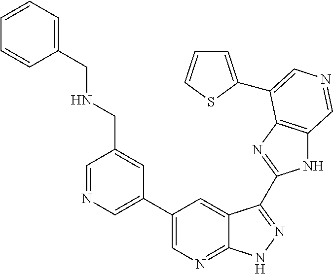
C1(C2=CN=CC(CNCC3=CC=CC=C3)=C2)=CN=C2C(=C1)C(C1=NC3=C(N1)C=NC=C3C1=CC=CS1)=NN2
